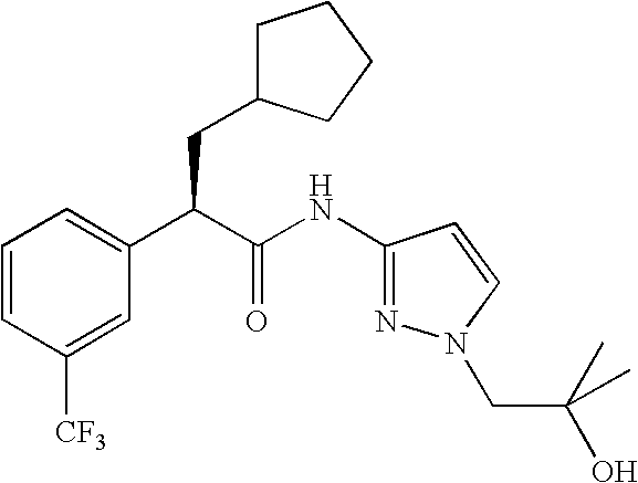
C1=CC([CF3])=CC(C(C(NC2=NN(CC(O)(C)C)C=C2)=O)CC2CCCC2)=C1
